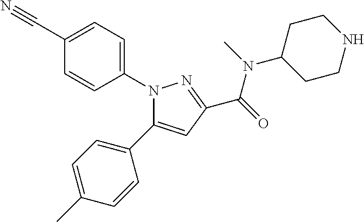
N1(C2=CC=C(C#N)C=C2)C(C2=CC=C(C)C=C2)=CC(C(=O)N(C2CCNCC2)C)=N1
